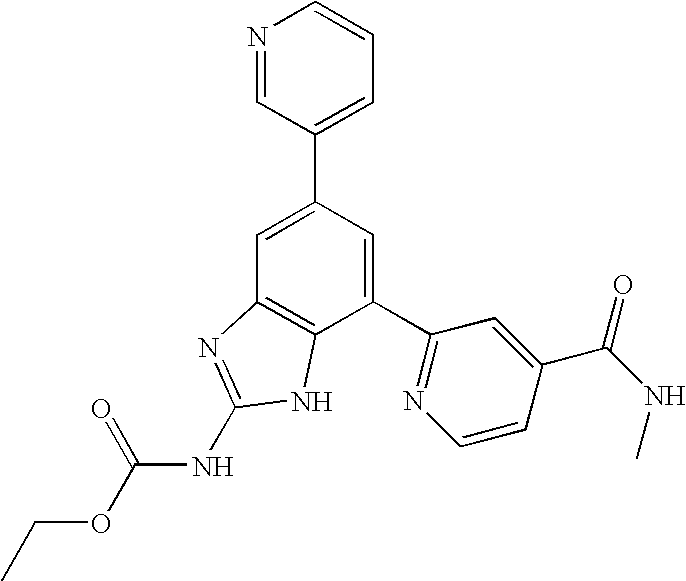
C1=C(C2=CC=CN=C2)C=C(C2=NC=CC(C(=O)NC)=C2)C2=C1N=C(NC(OCC)=O)N2
